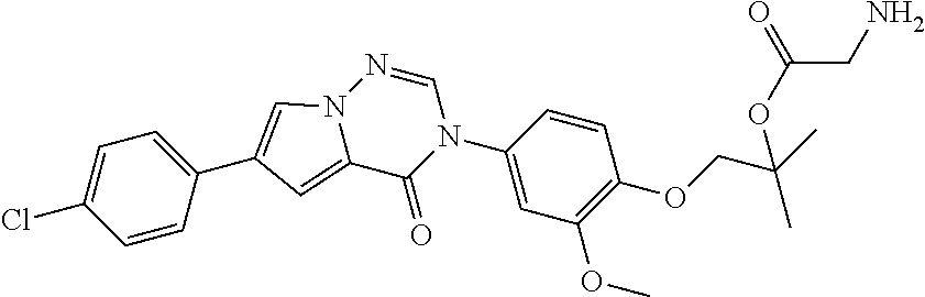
C1=C(Cl)C=CC(C2=CN3C(=C2)C(=O)N(C2=CC(OC)=C(OCC(C)(C)OC(=O)CN)C=C2)C=N3)=C1
